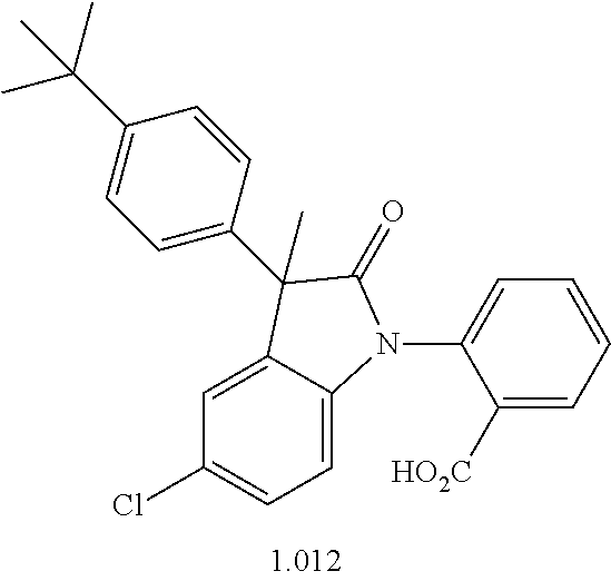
C1=C2C(=CC=C1Cl)N(C1=CC=CC=C1[HO2C])C(=O)C2(C)C1=CC=C(C(C)(C)C)C=C1
